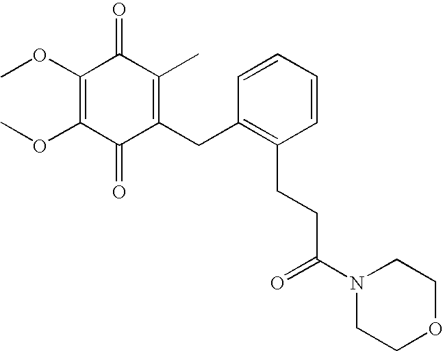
C1(=O)C(CC2=C(CCC(N3CCOCC3)=O)C=CC=C2)=C(C)C(=O)C(OC)=C1OC
